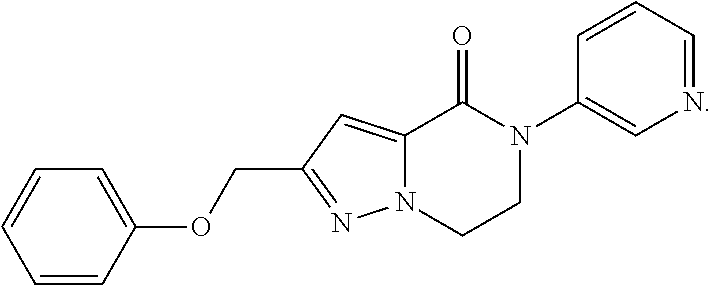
N12C(=CC(COC3=CC=CC=C3)=N1)C(=O)N(C1=CN=CC=C1)CC2
